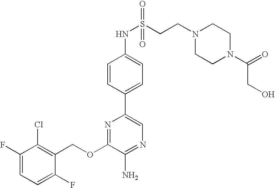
C1(OCC2=C(Cl)C(F)=CC=C2F)=NC(C2=CC=C(NS(CCN3CCN(C(CO)=O)CC3)(=O)=O)C=C2)=CN=C1N
